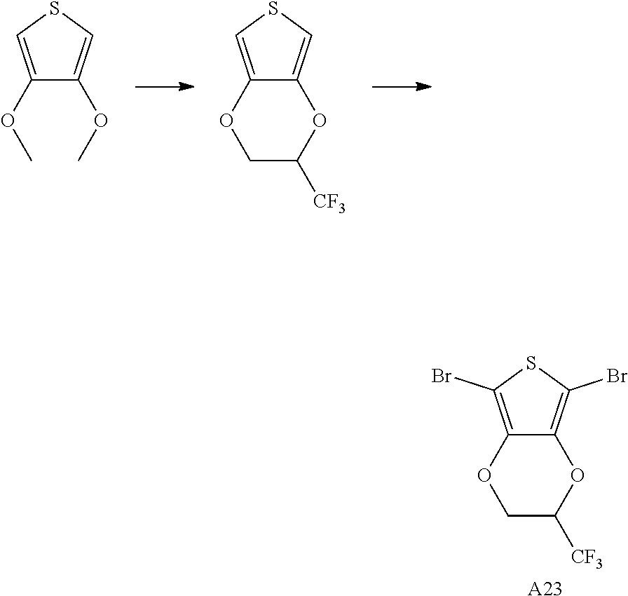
C12=CSC=C1OC([CF3])CO2.C1(OC)=CSC=C1OC.C12=C(Br)SC(Br)=C1OC([CF3])CO2.[A23]
